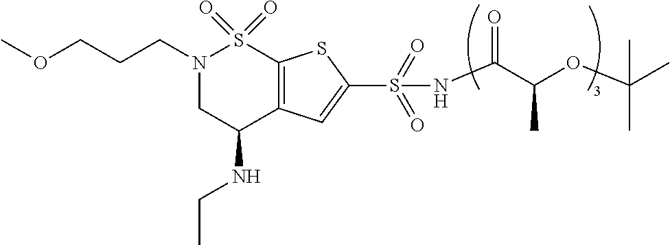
N1(CCCOC)CC(NCC)C2=C(S1(=O)=O)SC(S(=O)(=O)NC(=O)C(C)OC(C)(C)C)=C2
